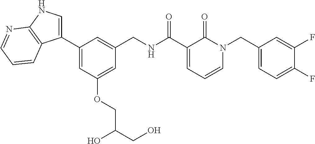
C1(C2=CNC3=C2C=CC=N3)=CC(OCC(CO)O)=CC(CNC(C2=CC=CN(CC3=CC=C(F)C(F)=C3)C2=O)=O)=C1
